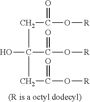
C(C(CC(O[R])=O)(C(O[R])=O)O)C(O[R])=O
